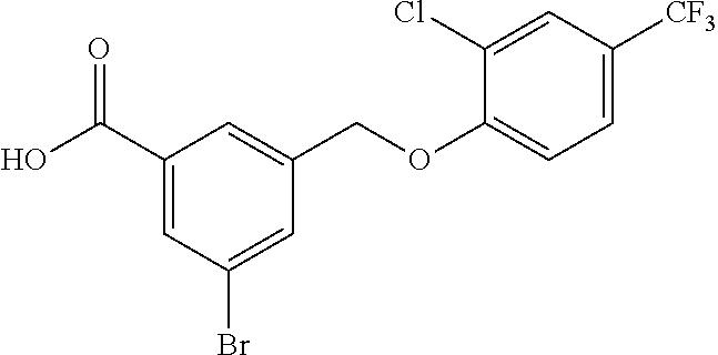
C1(C(O)=O)=CC(Br)=CC(COC2=CC=C([CF3])C=C2Cl)=C1
